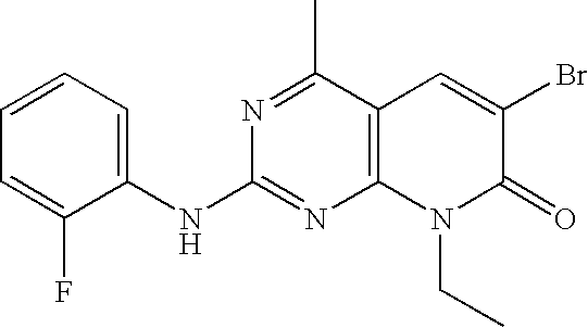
C1(NC2=NC3=C(C(C)=N2)C=C(Br)C(=O)N3CC)=CC=CC=C1F
